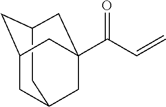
C12CC3CC(C1)CC(C(C=C)=O)(C3)C2
